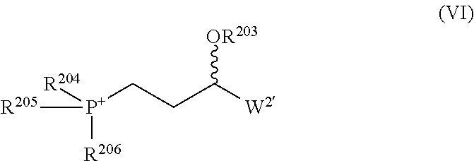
[R204][P+](CCC([W2])[OR203])([R206])[R205]
